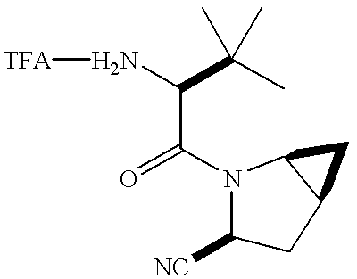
C1([NC])CC2C(N1C(=O)C(N[TFA])C(C)(C)C)C2
